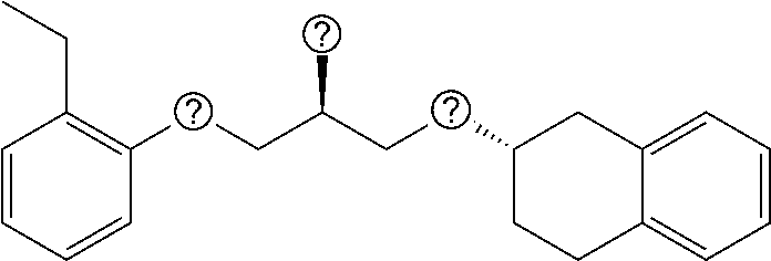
C1=CC=CC(CCC(CCC2CCC3=CC=CC=C3C2)C)=C1CC
